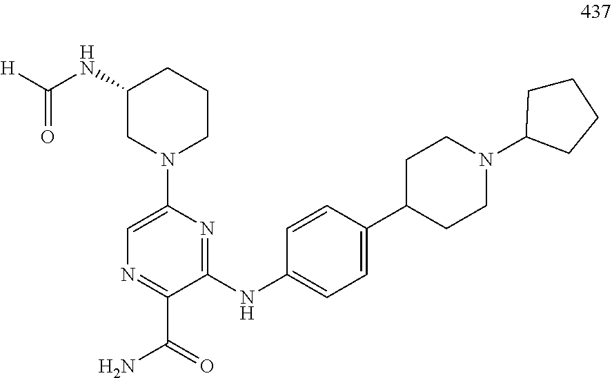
C1(NC([H])=O)CN(C2=CN=C(C(N)=O)C(NC3=CC=C(C4CCN(C5CCCC5)CC4)C=C3)=N2)CCC1
